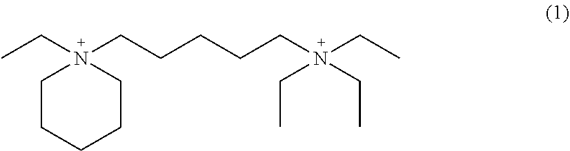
CCN1(CCCCCN(CC)(CC)CC)CCCCC1
